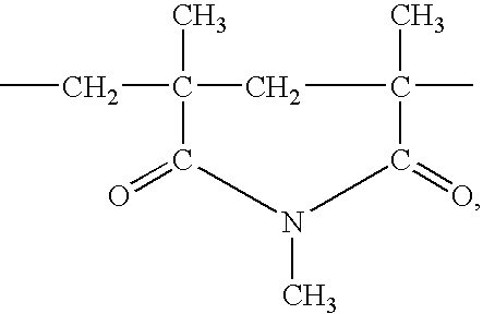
C1(C)(CC)CC(C)(C)C(=O)N(C)C1=O
